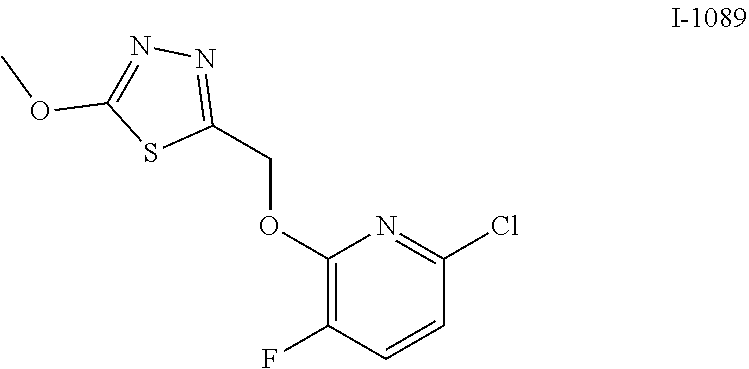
C1(OCC2=NN=C(OC)S2)=C(F)C=CC(Cl)=N1
